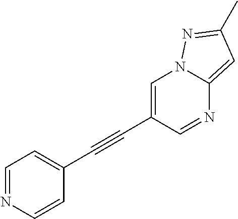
C1=C(C#CC2=CC=NC=C2)C=NC2=CC(C)=NN12
